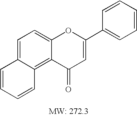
C1=C2C(=C3C(=C1)OC(C1=CC=CC=C1)=CC3=O)C=CC=C2
